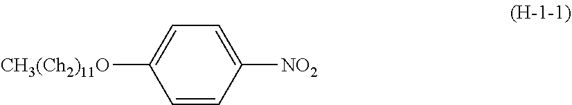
C1=CC([NO2])=CC=C1[CH3(Ch2)11O]
